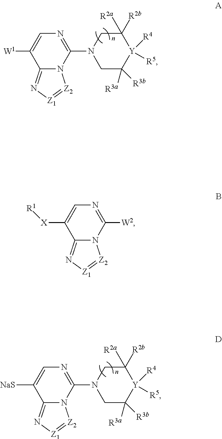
C12=N[Z1]=[Z2]N1C(N1CC([R3a])([R3b])[Y]([R5])([R4])C([R2b])([R2a])C1)=NC=C2[W1].C12=N[Z1]=[Z2]N1C([W2])=NC=C2[X][R1].N1(C2=NC=C([NaS])C3=N[Z1]=[Z2]N32)CC([R3a])([R3b])[Y]([R5])([R4])C([R2a])([R2b])C1
